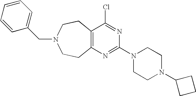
C12=C(N=C(N3CCN(C4CCC4)CC3)N=C1Cl)CCN(CC1=CC=CC=C1)CC2
